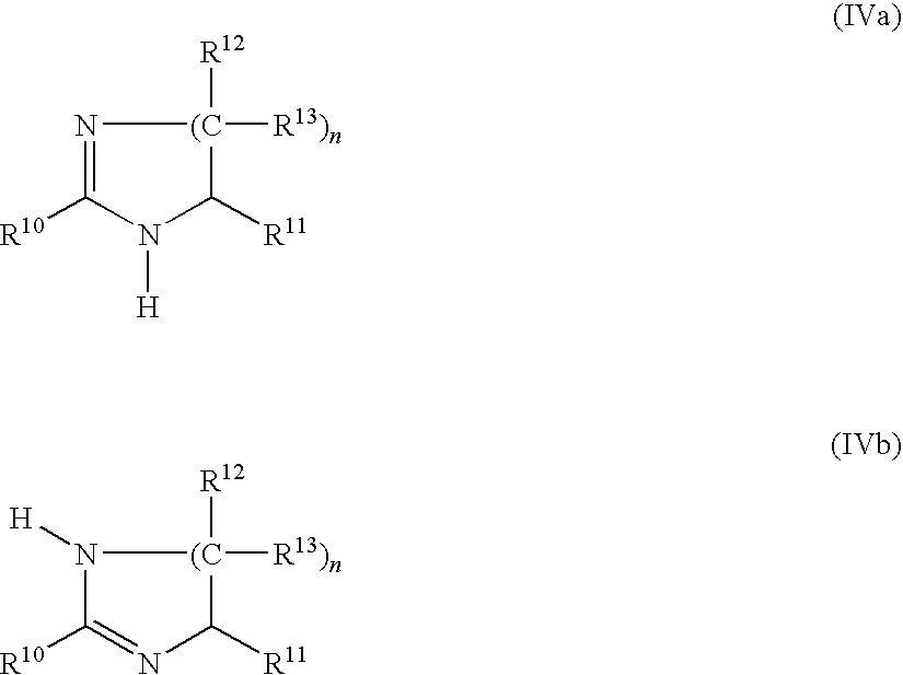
N1=C([R10])N([H])C([R11])[(C]1([R12])[R13)n].N1([H])C([R10])=NC([R11])[(C]1([R12])[R13)n]
